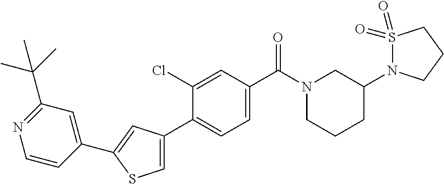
N1(C2CN(C(C3=CC=C(C4=CSC(C5=CC(C(C)(C)C)=NC=C5)=C4)C(Cl)=C3)=O)CCC2)S(=O)(=O)CCC1
